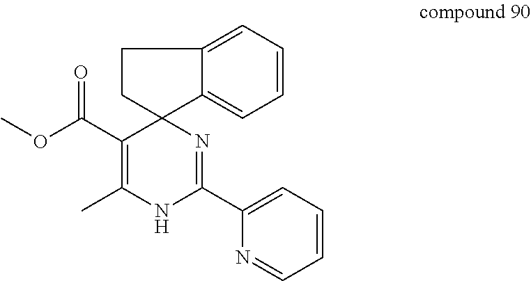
C1=C2C3(CCC2=CC=C1)C(C(OC)=O)=C(C)NC(C1=CC=CC=N1)=N3
